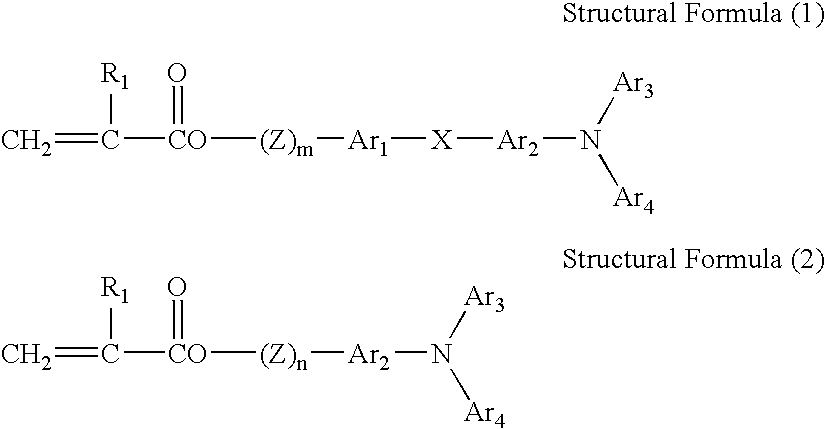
C=C([CO]([(Z)m][Ar1][X][Ar2]N([Ar4])[Ar3])=O)[R1].C=C([CO]([(Z)n][Ar2]N([Ar4])[Ar3])=O)[R1]
